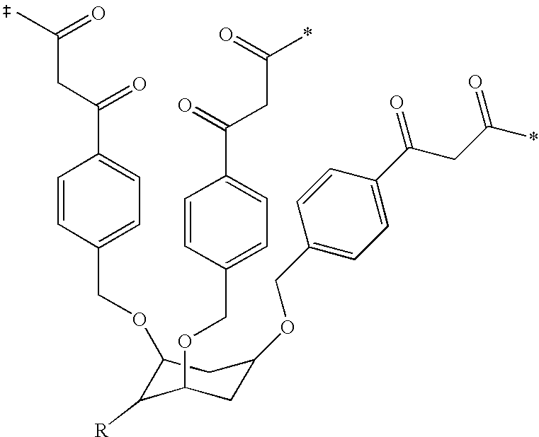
C(CC(C1=CC=C(COC2C([R])C(OCC3=CC=C(C(=O)CC(*)=O)C=C3)CC(OCC3=CC=C(C(CC(*)=O)=O)C=C3)C2)C=C1)=O)(C)=O
